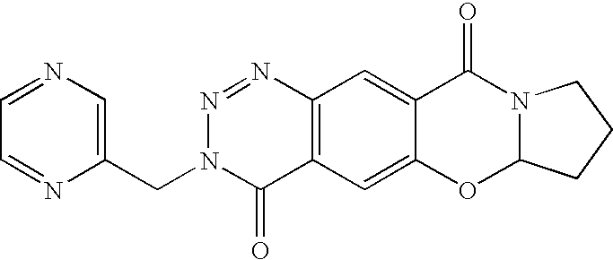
C12=C(C=C3C(=C1)C(=O)N1C(O3)CCC1)C(=O)N(CC1=CN=CC=N1)N=N2
